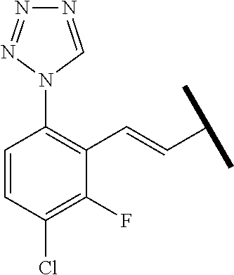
C1(C=CC(C)C)=C(N2C=NN=N2)C=CC(Cl)=C1F
